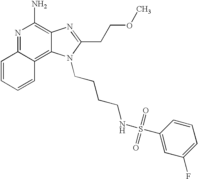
N1=C2C(=C3C(=C1N)N=C(CCOC)N3CCCCNS(C1=CC(F)=CC=C1)(=O)=O)C=CC=C2
